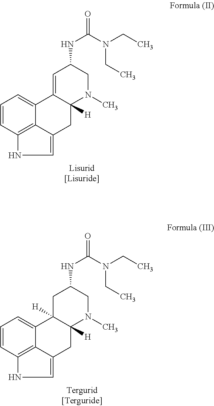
C12=CC=CC3=C1C(=CN3)CC1([H])C2=CC(NC(N(CC)CC)=O)CN1C.C12=CC=CC3=C1C(=CN3)CC1([H])C2([H])CC(NC(N(CC)CC)=O)CN1C
